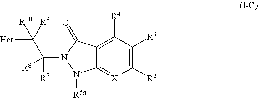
C12=[X1]C([R2])=C([R3])C([R4])=C1C(=O)N(C(C([Het])([R10])[R9])([R7])[R8])N2[R5a]
